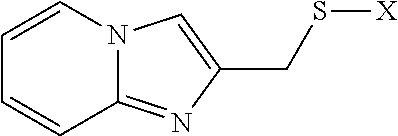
C1=CN2C(=NC(CS[X])=C2)C=C1
